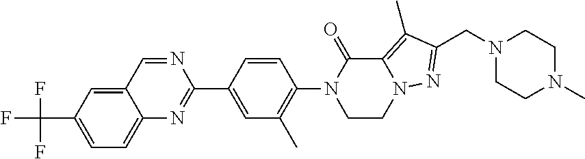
C1=C(C(F)(F)F)C=C2C(=C1)N=C(C1=CC(C)=C(N3CCN4C(=C(C)C(CN5CCN(C)CC5)=N4)C3=O)C=C1)N=C2
